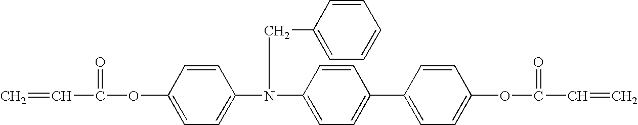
C=CC(=O)OC1=CC=C(N(CC2=CC=CC=C2)C2=CC=C(C3=CC=C(OC(=O)C=C)C=C3)C=C2)C=C1
